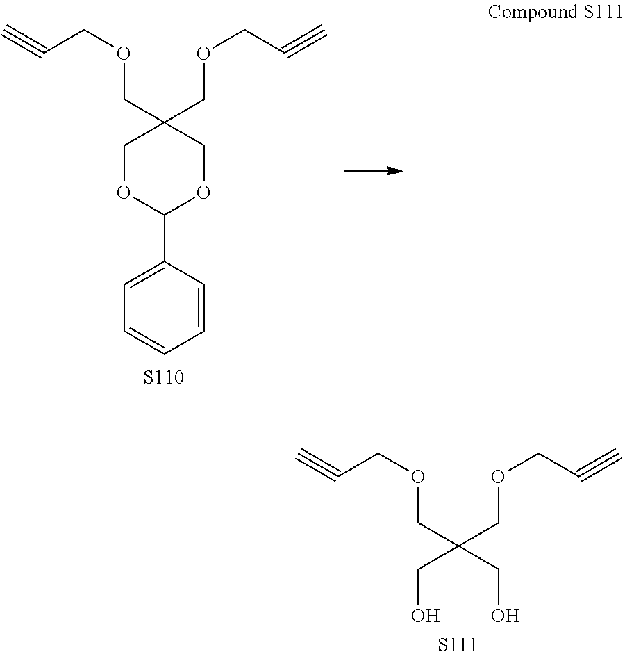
C(O)C(CO)(COCC#C)COCC#C.[S111].C1OC(C2=CC=CC=C2)OCC1(COCC#C)COCC#C.[S110]
